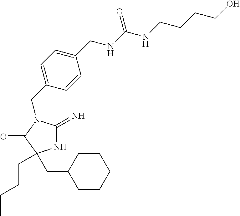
N1C(=N)N(CC2=CC=C(CNC(NCCCCO)=O)C=C2)C(=O)C1(CCCC)CC1CCCCC1
